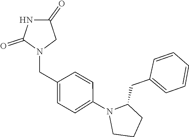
C1(N2C(CC3=CC=CC=C3)CCC2)=CC=C(CN2CC(=O)NC2=O)C=C1
